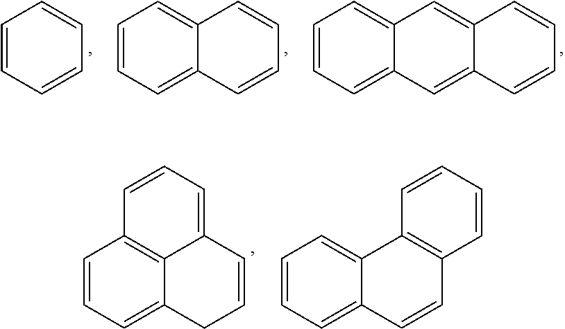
C1=CC=C2C(=C1)C=C1C(=C2)C=CC=C1.C1=CC=C2C(=C1)C=CC=C2.C1=CC=CC=C1.C1=CC=C2C3=C1C=CC=C3C=CC2.C1=CC=C2C(=C1)C1=C(C=C2)C=CC=C1
